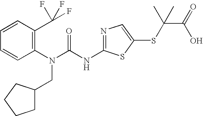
C1=CC(C(F)(F)F)=C(N(C(NC2=NC=C(SC(C(O)=O)(C)C)S2)=O)CC2CCCC2)C=C1
